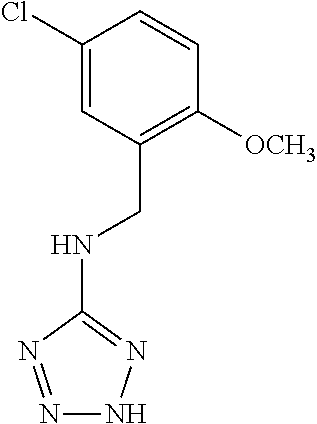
C1(Cl)=CC(CNC2=NNN=N2)=C([OCH3])C=C1
